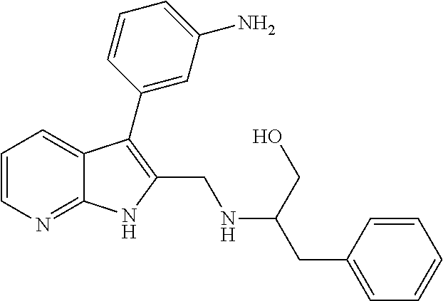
C1=CN=C2C(=C1)C(C1=CC(N)=CC=C1)=C(CNC(CC1=CC=CC=C1)CO)N2
